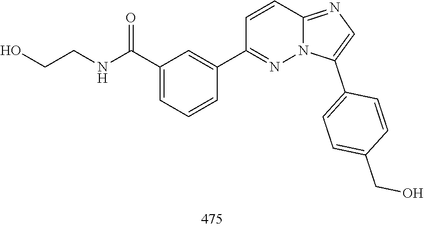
C1(C2=CC(C(NCCO)=O)=CC=C2)=NN2C(=NC=C2C2=CC=C(CO)C=C2)C=C1
